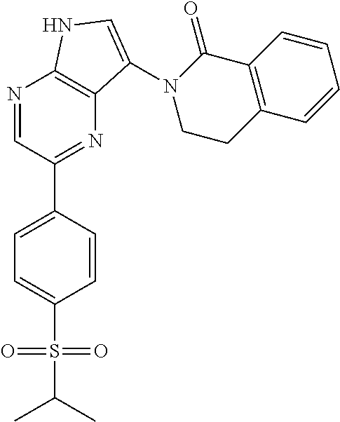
N1=CC(C2=CC=C(S(=O)(=O)C(C)C)C=C2)=NC2=C1NC=C2N1C(=O)C2=C(C=CC=C2)CC1
